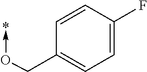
C1=CC(F)=CC=C1CO->*
